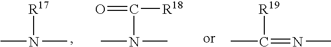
CN(C)[R17].CN(C)C([R18])=O.CC(=NC)[R19]
